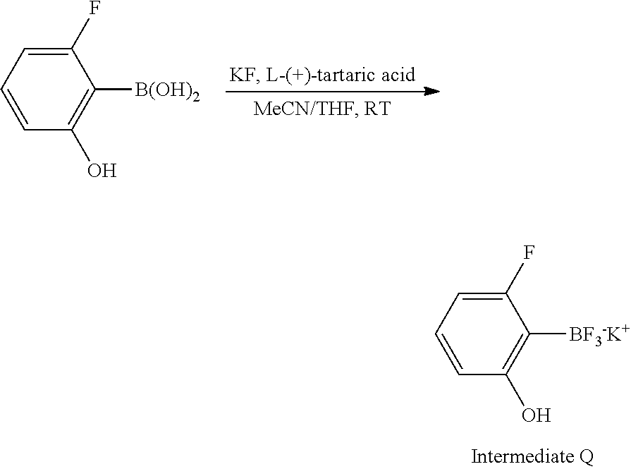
C1=CC(O)=C([B(OH)2])C(F)=C1.C1=CC(O)=C([BF3-K+])C(F)=C1
